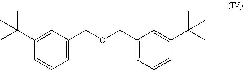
C1=C(COCC2=CC=CC(C(C)(C)C)=C2)C=C(C(C)(C)C)C=C1
